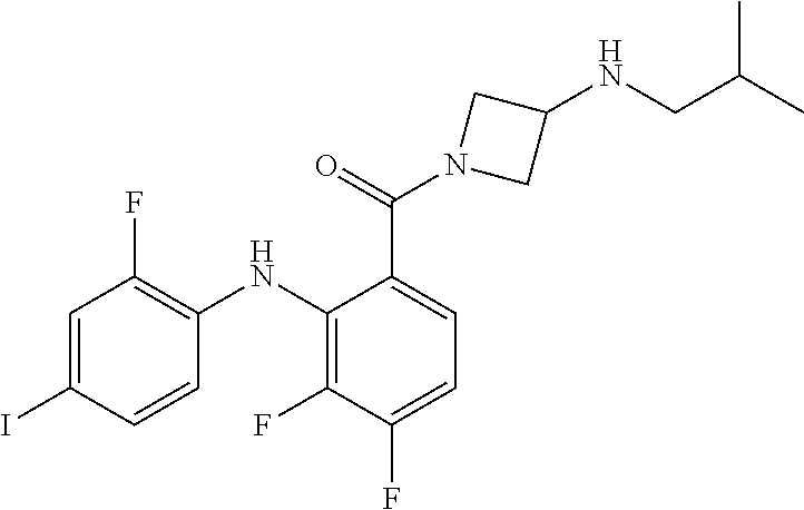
C1=C(C(N2CC(NCC(C)C)C2)=O)C(NC2=C(F)C=C(I)C=C2)=C(F)C(F)=C1
